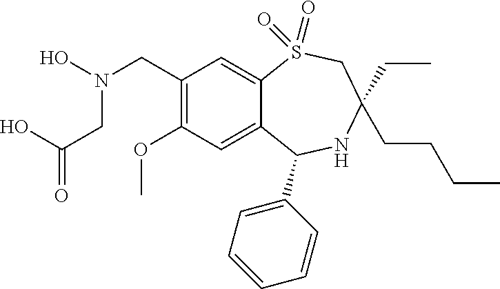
C1(CN(O)CC(=O)O)=C(OC)C=C2C(=C1)S(=O)(=O)CC(CCCC)(CC)NC2C1=CC=CC=C1
